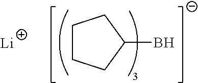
C1(B)CCCC1.[Li]
